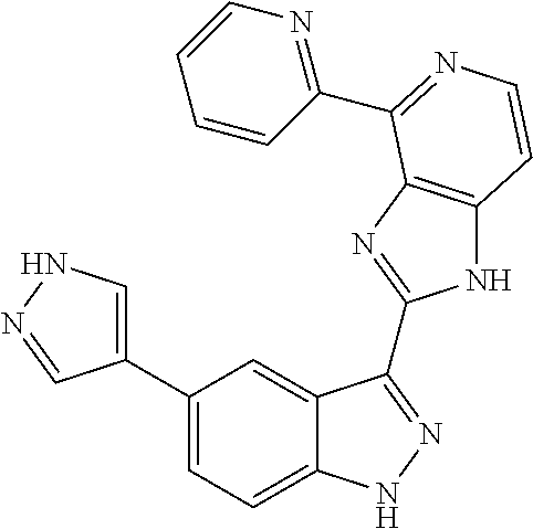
C1(C2=CNN=C2)=CC=C2C(=C1)C(C1=NC3=C(N1)C=CN=C3C1=NC=CC=C1)=NN2
